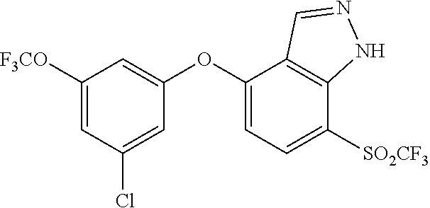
C1([F3CO])=CC(Cl)=CC(OC2=CC=C([SO2CF3])C3=C2C=NN3)=C1
